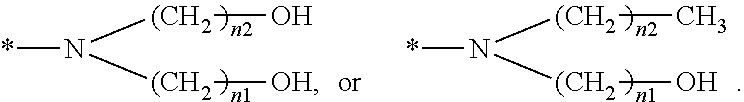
*N([(CH2]O)[(CH2][OH].*N([(CH2]C)[(CH2]O
